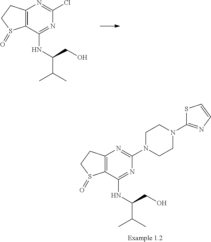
C12=C(C(NC(C(C)C)CO)=NC(N3CCN(C4=NC=CS4)CC3)=N1)S(=O)CC2.C12=C(C(NC(C(C)C)CO)=NC(Cl)=N1)S(=O)CC2
